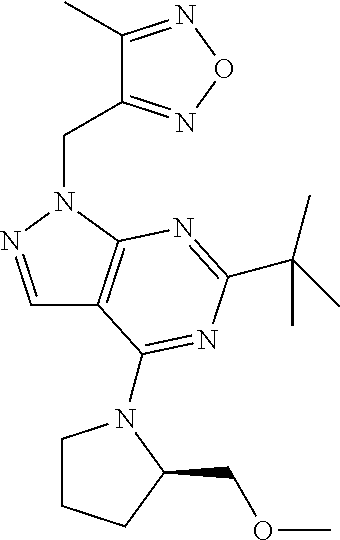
C1(C)=NON=C1CN1C2=C(C=N1)C(N1CCCC1COC)=NC(C(C)(C)C)=N2
